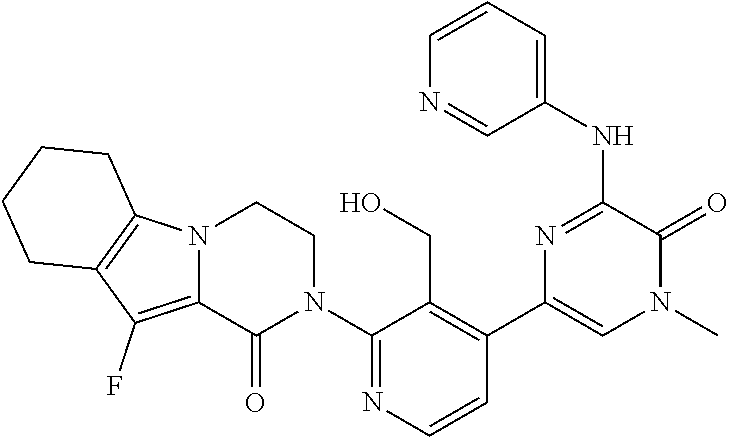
C1(N2CCN3C(=C(F)C4=C3CCCC4)C2=O)=NC=CC(C2=CN(C)C(=O)C(NC3=CC=CN=C3)=N2)=C1CO
